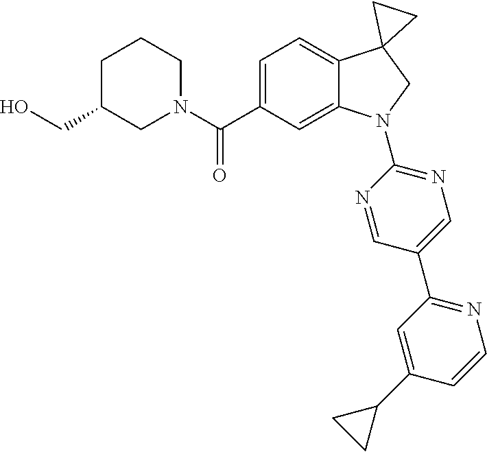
C(C1=CC=C2C(=C1)N(C1=NC=C(C3=NC=CC(C4CC4)=C3)C=N1)CC21CC1)(=O)N1CCCC(CO)C1
